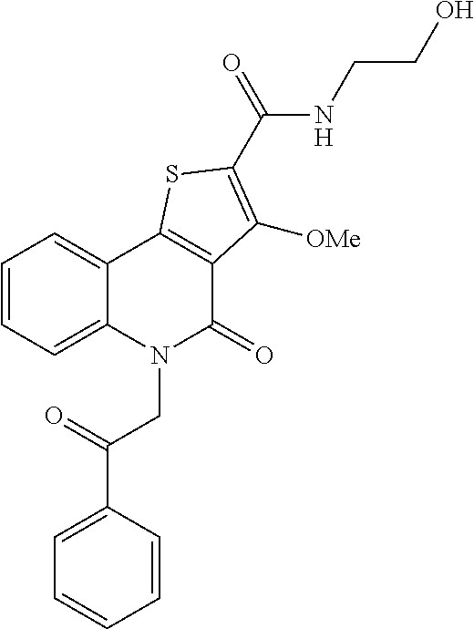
C(CNC(C1=C([OMe])C2=C(C3=CC=CC=C3N(CC(C3=CC=CC=C3)=O)C2=O)S1)=O)O
